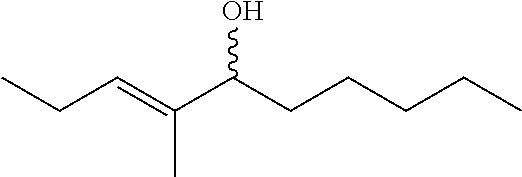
C(C=C(C(CCCCC)O)C)C
